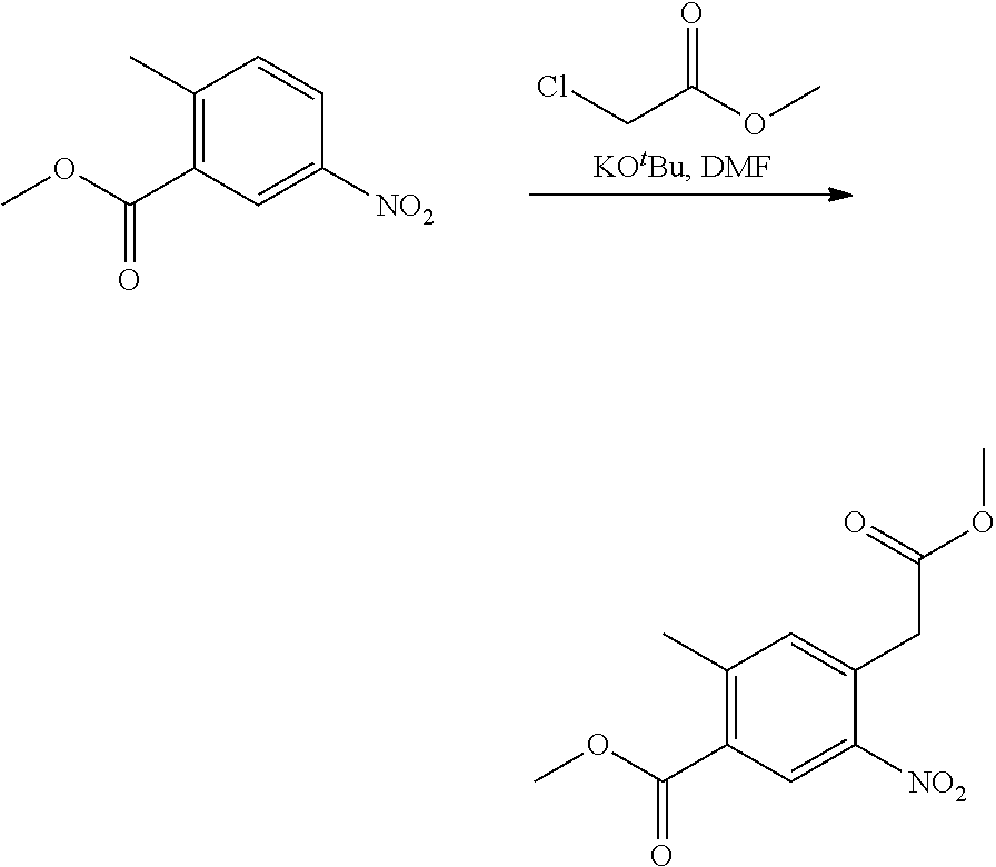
ClCC(OC)=O.C1(C)=C(C(OC)=O)C=C([NO2])C=C1.C1(C)=C(C(OC)=O)C=C([NO2])C(CC(OC)=O)=C1
